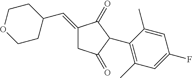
C1(=CC2CCOCC2)CC(=O)C(C2=C(C)C=C(F)C=C2C)C1=O
